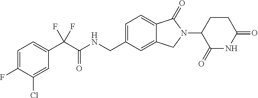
C1=C(CNC(C(C2=CC=C(F)C(Cl)=C2)(F)F)=O)C=C2C(=C1)C(=O)N(C1C(=O)NC(=O)CC1)C2
